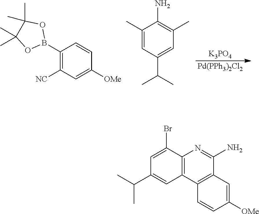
[K3PO4].[Pd(PPh3)2Cl2].C1(B2OC(C)(C)C(C)(C)O2)=C([NC])C=C([OMe])C=C1.C1(C)=CC(C(C)C)=CC(C)=C1N.C12=C(C=C([OMe])C=C1)C(N)=NC1=C2C=C(C(C)C)C=C1Br
